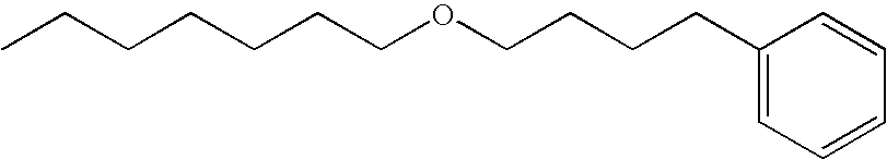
CCCCCCCOCCCCC1=CC=CC=C1
